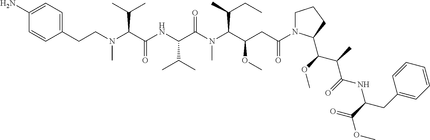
C(N(C(C(NC(C(N(C(C(CC(=O)N1CCCC1C(C(C)C(=O)NC(CC1=CC=CC=C1)C(=O)OC)OC)OC)C(C)CC)C)=O)C(C)C)=O)C(C)C)C)CC1=CC=C(N)C=C1
